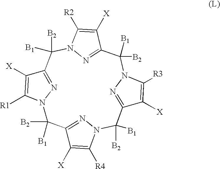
C1([X])=C([R4])N2N=C1C([B2])([B1])N1C([R1])=C([X])C(=N1)C([B2])([B1])N1C([R2])=C([X])C(=N1)C([B2])([B1])N1C([R3])=C([X])C(=N1)C2([B2])[B1]
